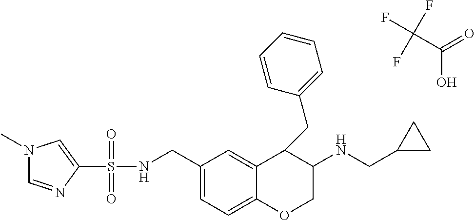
N1(C)C=NC(S(NCC2=CC=C3C(=C2)C(CC2=CC=CC=C2)C(NCC2CC2)CO3)(=O)=O)=C1.C(C(=O)O)(F)(F)F
